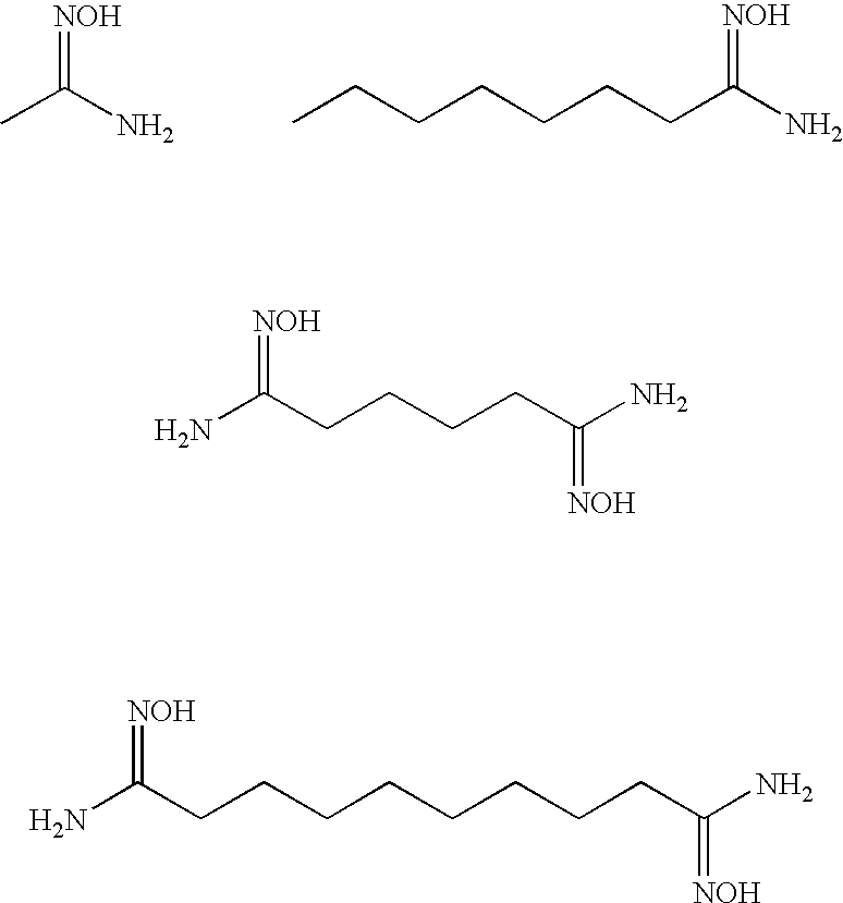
CC(N)=[NOH].C(C(N)=[NOH])CCCCCC.NC(CCCCC(N)=[NOH])=[NOH].NC(CCCCCCCCC(N)=[NOH])=[NOH]
